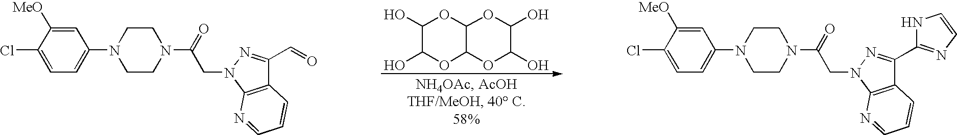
ClC1=CC=C(N2CCN(C(=O)CN3C4=C(C(C=O)=N3)C=CC=N4)CC2)C=C1[MeO].C1(O)C(O)OC2C(O1)OC(O)C(O)O2.ClC1=CC=C(N2CCN(C(=O)CN3N=C(C4=NC=CN4)C4=C3N=CC=C4)CC2)C=C1[MeO]
